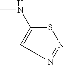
N1=NSC(NC)=C1
